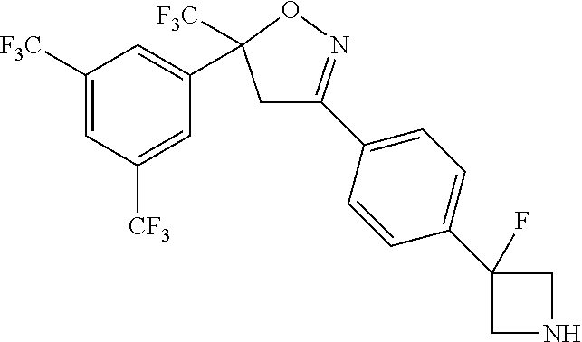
C1C(C2=CC=C(C3(F)CNC3)C=C2)=NOC1(C1=CC([F3C])=CC([CF3])=C1)[F3C]
